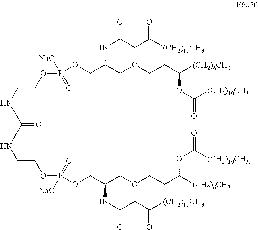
N(CCOP(OCC(COCCC([(CH2)6CH3])OC(=O)[(CH2)10CH3])NC(=O)CC([(CH2)10CH3])=O)([NaO])=O)C(NCCOP(OCC(COCCC([(CH2)6CH3])OC(=O)[(CH2)10CH3])NC(=O)CC([(CH2)10CH3])=O)(=O)[NaO])=O
